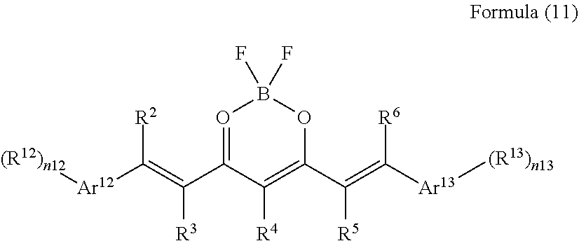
C(C1=OB(F)(F)OC(C(=C([Ar13][(R13)n13])[R6])[R5])=C1[R4])(=C([Ar12][(R12)n12])[R2])[R3]
